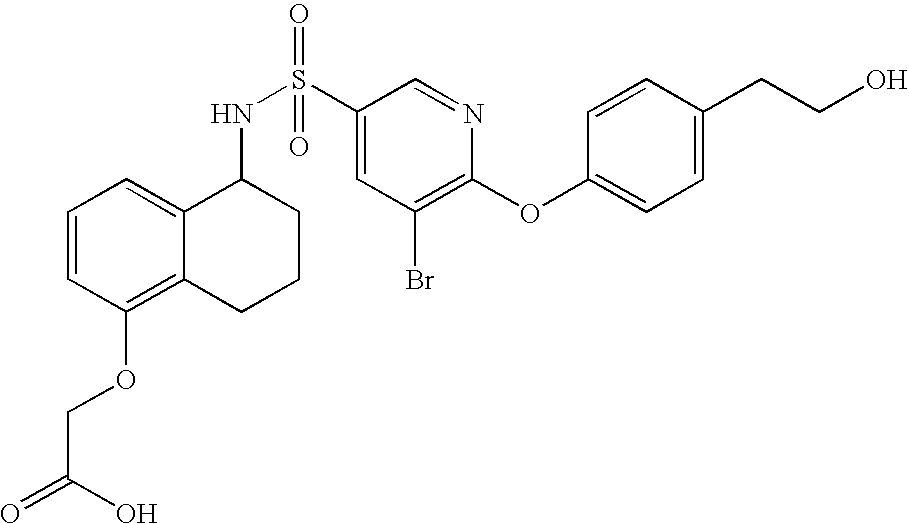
C1=CC(OCC(=O)O)=C2C(=C1)C(NS(C1=CC(Br)=C(OC3=CC=C(CCO)C=C3)N=C1)(=O)=O)CCC2
